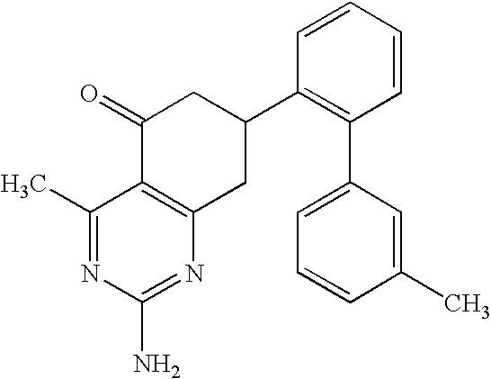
C1(C)=NC(N)=NC2=C1C(=O)CC(C1=C(C3=CC=CC(C)=C3)C=CC=C1)C2
